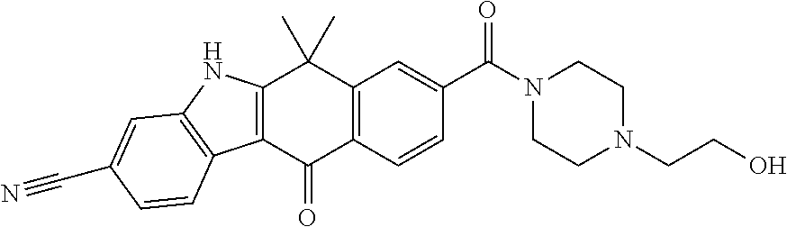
C12=C(C(=O)C3=C(C=C(C(N4CCN(CCO)CC4)=O)C=C3)C1(C)C)C1=C(N2)C=C(C#N)C=C1
